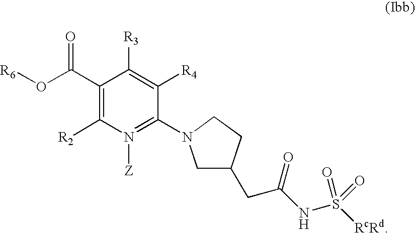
C1(C(O[R6])=O)=C([R2])N([Z])=C(N2CC(CC(NS([RcRd])(=O)=O)=O)CC2)C([R4])=C1[R3]
